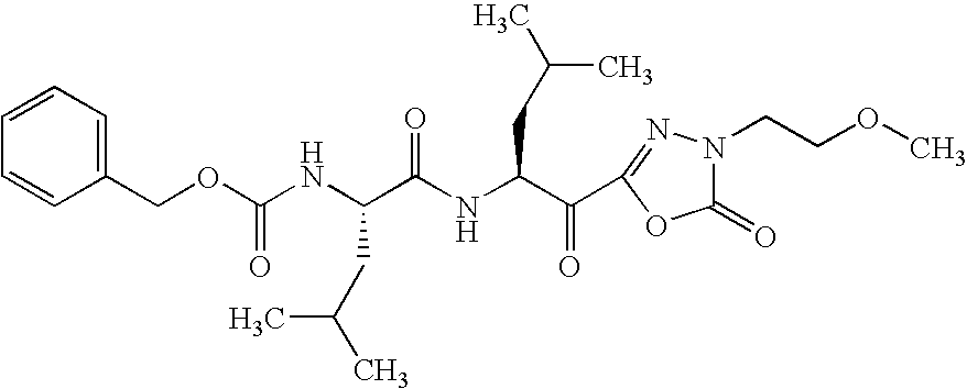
N(C(C(C1=NN(CCOC)C(=O)O1)=O)CC(C)C)C(=O)C(NC(OCC1=CC=CC=C1)=O)CC(C)C
